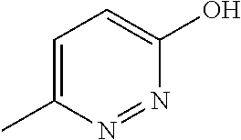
C1=C(C)N=NC(O)=C1
